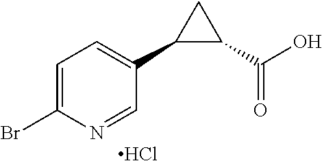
C1=C(Br)N=CC(C2C(C(O)=O)C2)=C1.Cl
